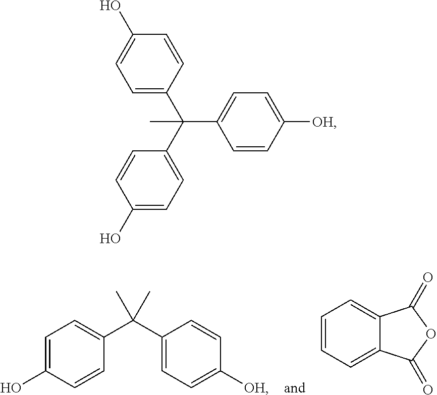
C1=C(O)C=CC(C(C2=CC=C([OH])C=C2)(C)C)=C1.C1=CC=C2C(=C1)C(=O)OC2=O.C1=CC(O)=CC=C1C(C1=CC=C([OH])C=C1)(C1=CC=C(O)C=C1)C
